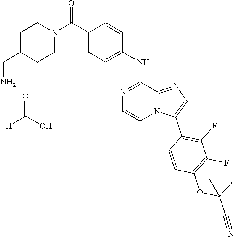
C1CN(C(C2=CC=C(NC3=NC=CN4C3=NC=C4C3=C(F)C(F)=C(OC(C#N)(C)C)C=C3)C=C2C)=O)CCC1CN.[H]C(O)=O
